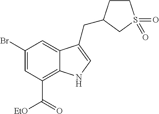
C1(Br)=CC(C(=O)[EtO])=C2C(=C1)C(CC1CCS(=O)(=O)C1)=CN2
